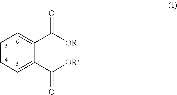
C1=CC=C(C([OR])=O)C(C([OR])=O)=C1
